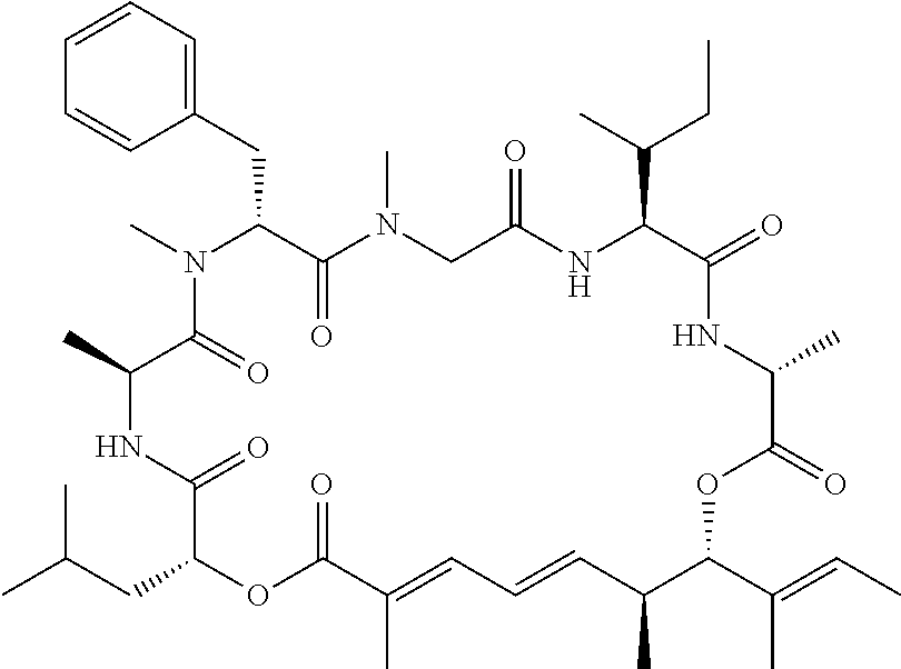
C1=CC=C(CC2C(=O)N(C)CC(=O)NC(C(C)CC)C(=O)NC(C)C(=O)OC(C(C)=CC)C(C)C=CC=C(C)C(=O)OC(CC(C)C)C(=O)NC(C)C(=O)N2C)C=C1
